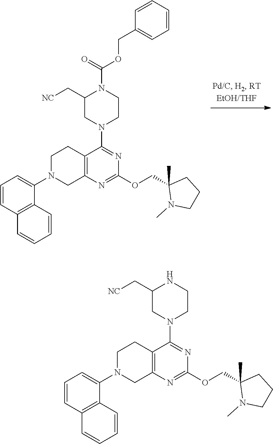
N1(C2=CC=CC3=C2C=CC=C3)CC2=C(CC1)C(N1CCN(C(=O)OCC3=CC=CC=C3)C(C[NC])C1)=NC(OCC1(C)N(C)CCC1)=N2.N1(C2=CC=CC3=C2C=CC=C3)CC2=C(CC1)C(N1CCNC(C[NC])C1)=NC(OCC1(C)N(C)CCC1)=N2
